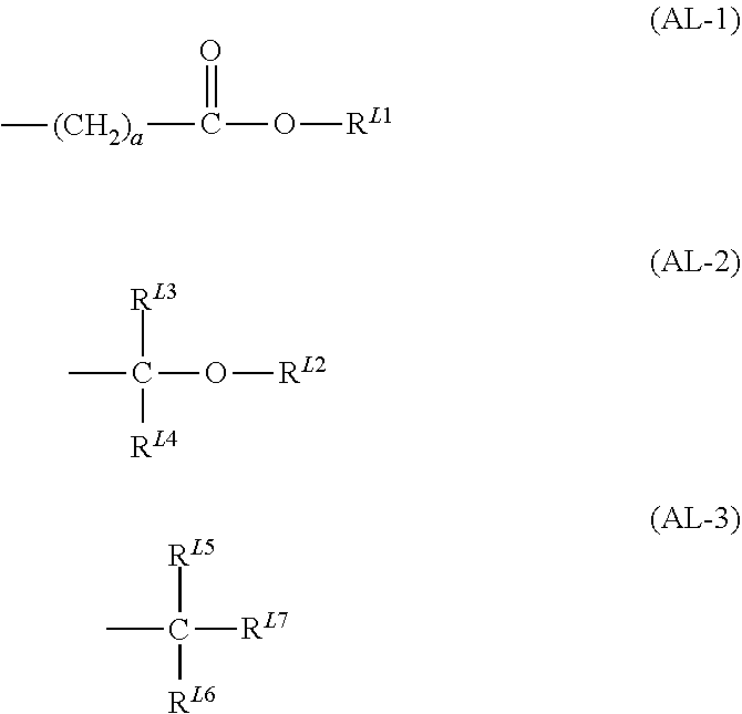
[RL1]OC(=O)[(CH2)a]C.[RL2]OC([RL3])(C)[RL4].[RL7]C([RL5])(C)[RL6]
